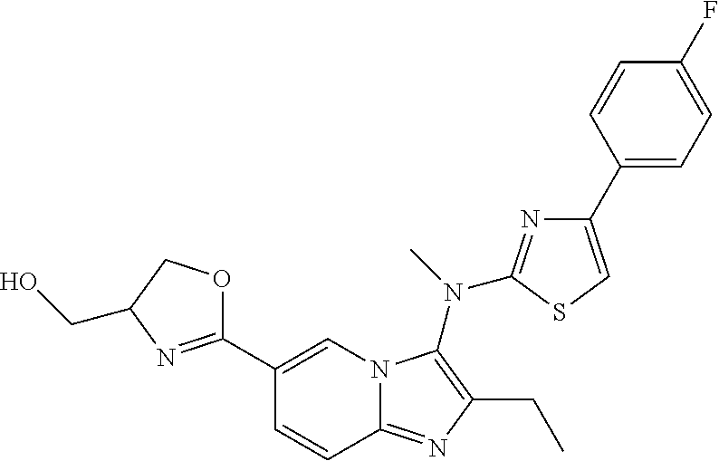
C1(C2=NC(CO)CO2)=CN2C(=NC(CC)=C2N(C)C2=NC(C3=CC=C(F)C=C3)=CS2)C=C1
